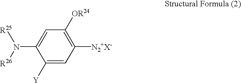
C1=C(N([R26])[R25])C([Y])=CC([N2+X-])=C1[OR24]
